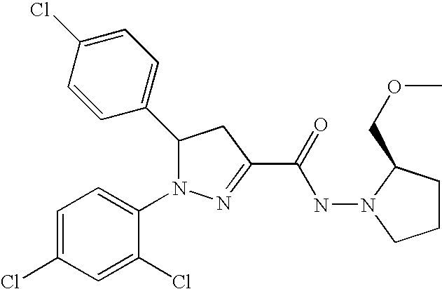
C1(C2N(C3=CC=C(Cl)C=C3Cl)N=C(C(=O)NN3C(COC)CCC3)C2)=CC=C(Cl)C=C1
